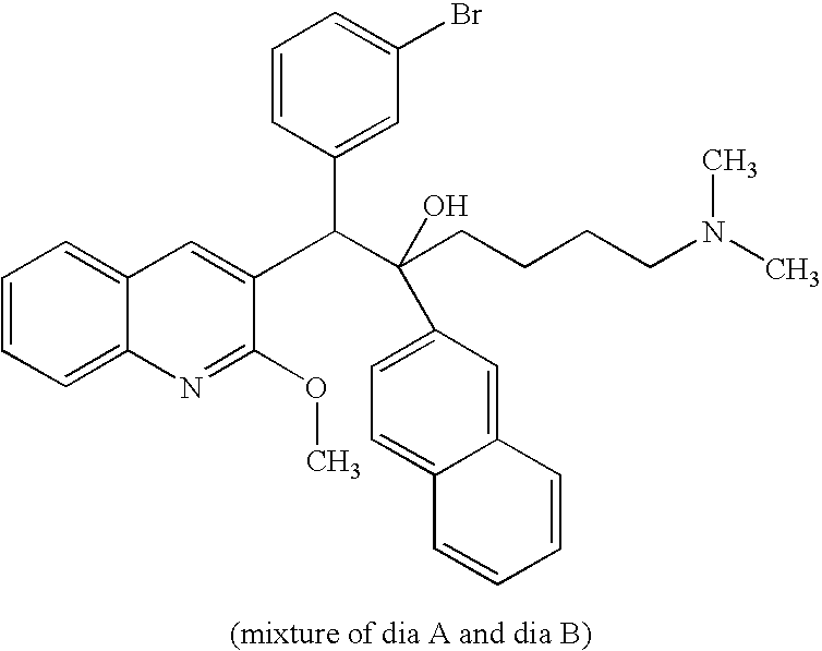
C1=CC=C2C(=C1)C=C(C(C(CCCCN(C)C)(C1=CC=C3C(=C1)C=CC=C3)O)C1=CC(Br)=CC=C1)C(OC)=N2
